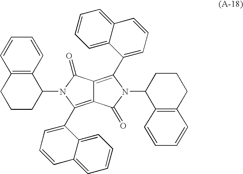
C12=C(C3=CC=CC4=CC=CC=C34)N(C3C4=C(CCC3)C=CC=C4)C(=O)C1=C(C1=CC=CC3=CC=CC=C13)N(C1C3=C(CCC1)C=CC=C3)C2=O
